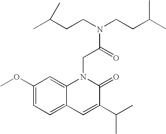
C1(OC)=CC=C2C(=C1)N(CC(N(CCC(C)C)CCC(C)C)=O)C(=O)C(C(C)C)=C2
